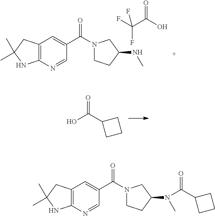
C12=C(N=CC(C(N3CCC(N(C)C(C4CCC4)=O)C3)=O)=C1)NC(C)(C)C2.C12=C(N=CC(C(N3CCC(NC)C3)=O)=C1)NC(C)(C)C2.FC(C(O)=O)(F)F.OC(C1CCC1)=O
